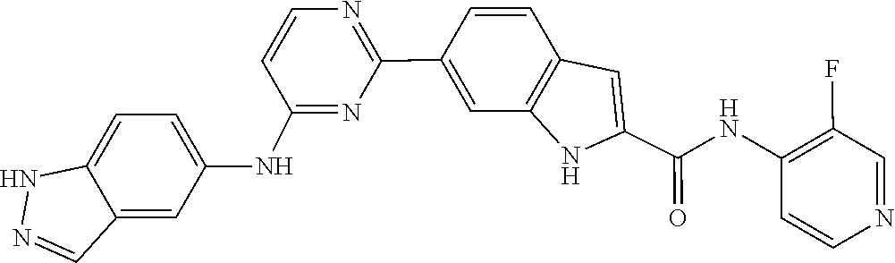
C1=CN=C(C2=CC3=C(C=C2)C=C(C(NC2=C(F)C=NC=C2)=O)N3)N=C1NC1=CC=C2NN=CC2=C1
